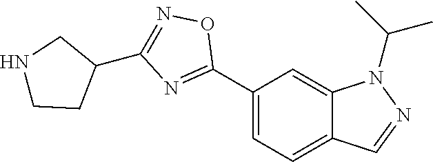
C1(C2=NC(C3CNCC3)=NO2)=CC=C2C(=C1)N(C(C)C)N=C2
